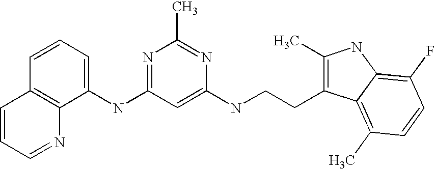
C1(NC2=NC(C)=NC(NCCC3=C(C)NC4=C(F)C=CC(C)=C34)=C2)=CC=CC2=C1N=CC=C2
